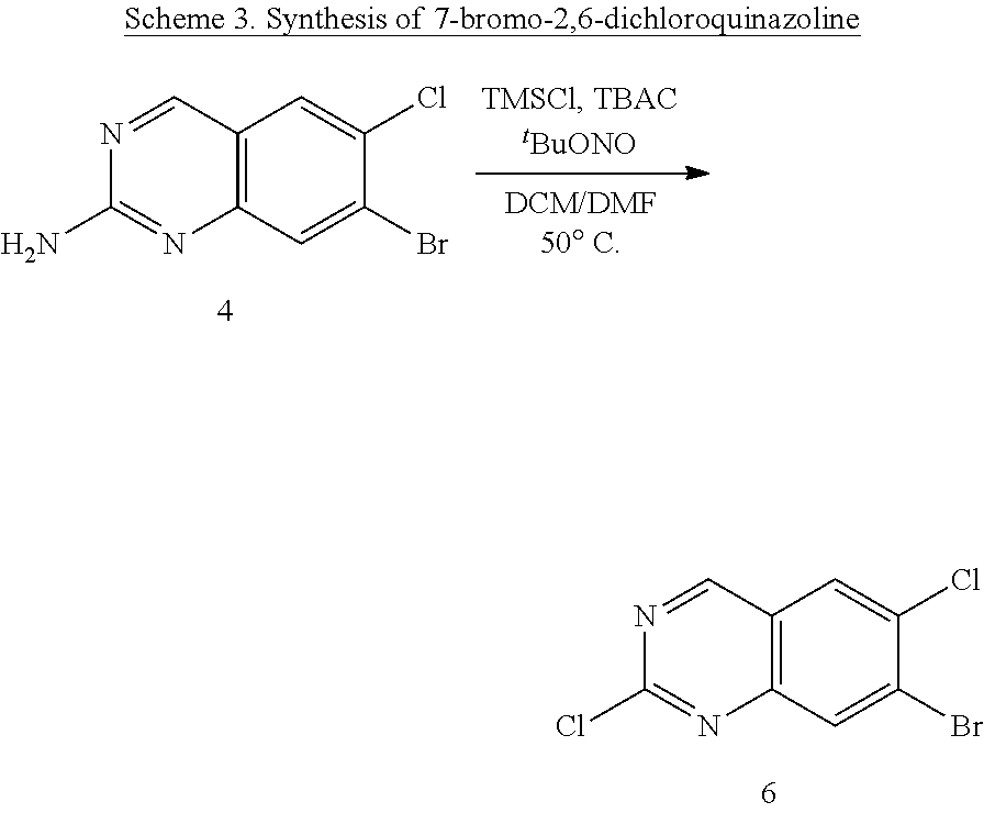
C12=C(C=C(Br)C(Cl)=C1)N=C(Cl)N=C2.C12=C(C=C(Br)C(Cl)=C1)N=C(N)N=C2
